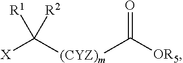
O=C([OR5])[(CYZ)m]C([X])([R1])[R2]
